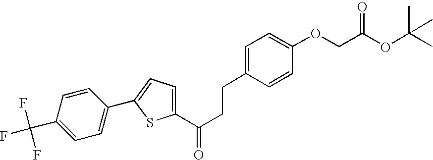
C1(C(CCC2=CC=C(OCC(OC(C)(C)C)=O)C=C2)=O)=CC=C(C2=CC=C(C(F)(F)F)C=C2)S1
